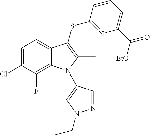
C1=C(Cl)C(F)=C2C(=C1)C(SC1=NC(C([EtO])=O)=CC=C1)=C(C)N2C1=CN(CC)N=C1
